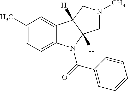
C1(C)=CC=C2C(=C1)C1([H])C([H])(N2C(C2=CC=CC=C2)=O)CN(C)C1
